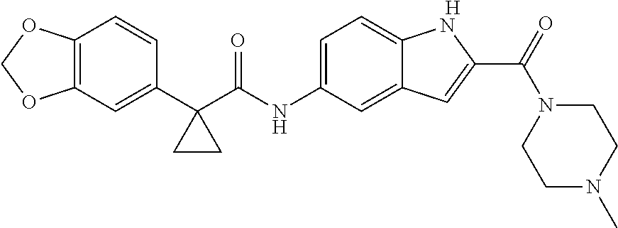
C12=C(C=C(C3(C(NC4=CC=C5C(=C4)C=C(C(N4CCN(C)CC4)=O)N5)=O)CC3)C=C1)OCO2.[H]
